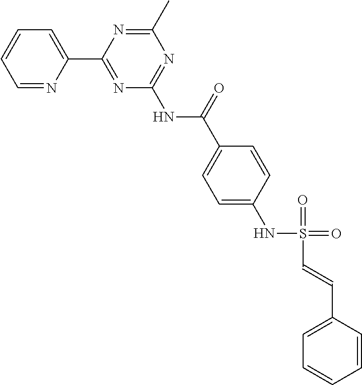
C1=NC(C2=NC(NC(=O)C3=CC=C(NS(=O)(=O)C=CC4=CC=CC=C4)C=C3)=NC(C)=N2)=CC=C1
